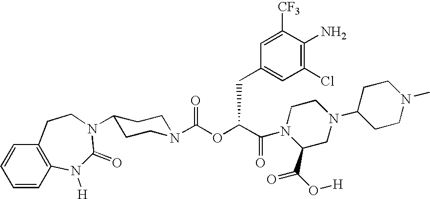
C1(Cl)=C(N)C([CF3])=CC(CC(OC(=O)N2CCC(N3C(=O)N([H])C4=C(C=CC=C4)CC3)CC2)C(=O)N2C(C(O[H])=O)CN(C3CCN(C)CC3)CC2)=C1
